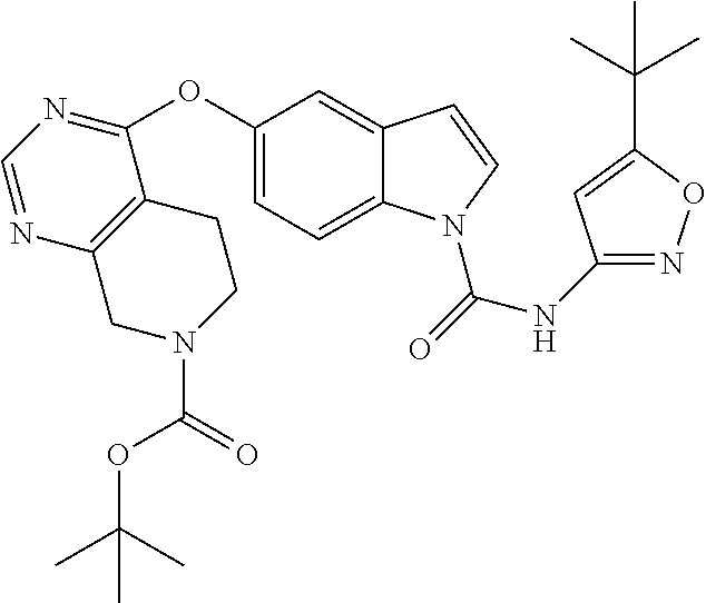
C1(OC2=NC=NC3=C2CCN(C(=O)OC(C)(C)C)C3)=CC=C2C(=C1)C=CN2C(=O)NC1=NOC(C(C)(C)C)=C1
